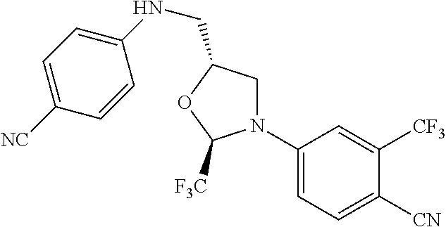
N1(C2=CC=C([CN])C([CF3])=C2)CC(CNC2=CC=C([NC])C=C2)OC1[F3C]
